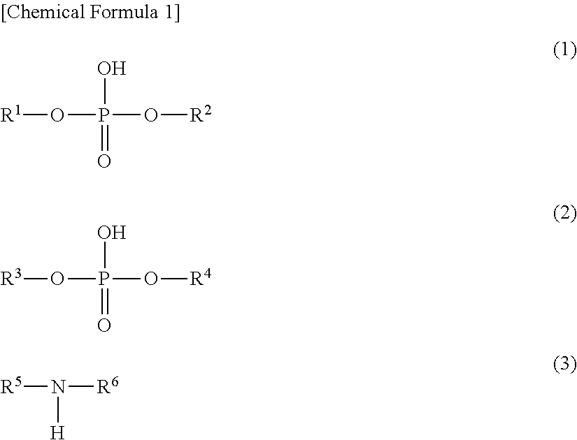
[R1]OP(=O)(O)O[R2].[R3]OP(=O)(O)O[R4].[R5]N([H])[R6]
